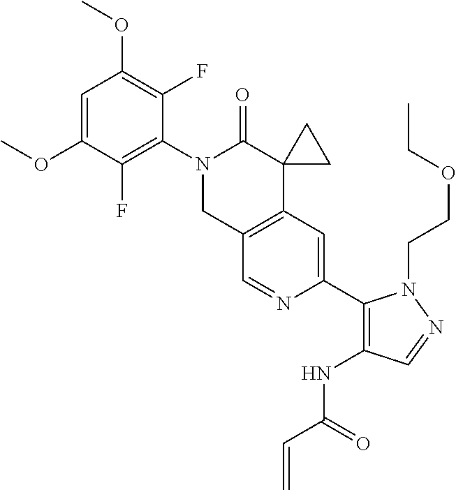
C1=C(OC)C(F)=C(N2CC3=C(C4(C2=O)CC4)C=C(C2=C(NC(=O)C=C)C=NN2CCOCC)N=C3)C(F)=C1OC
